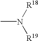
CN([R18])[R19]
